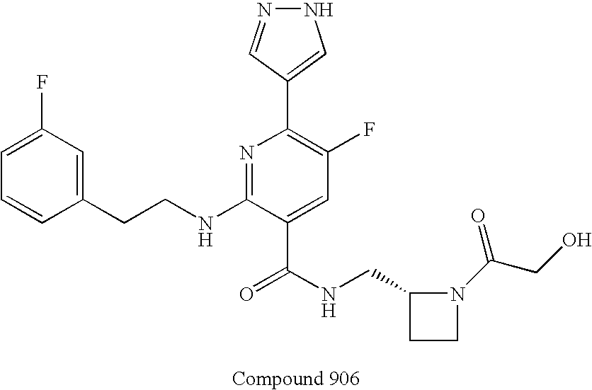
C1=CC(CCNC2=NC(C3=CNN=C3)=C(F)C=C2C(NCC2CCN2C(CO)=O)=O)=CC(F)=C1
